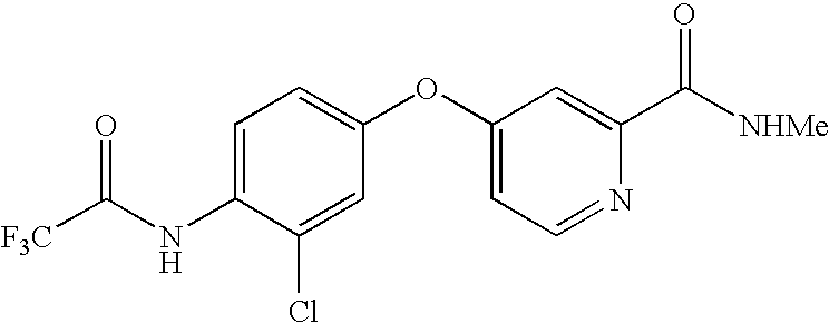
C1=C(NC(=O)[F3C])C(Cl)=CC(OC2=CC=NC(C([NHMe])=O)=C2)=C1
